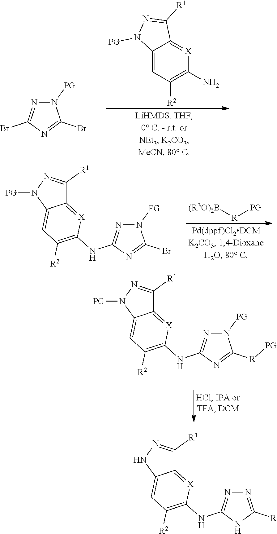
C12=[X]C(N)=C([R2])C=C1N([PG])N=C2[R1].N1=C(Br)N=C(Br)N1[PG].[(R3O)2B][R][PG].N1([PG])C(Br)=NC(NC2=C([R2])C=C3N([PG])N=C([R1])C3=[X]2)=N1.N1([PG])N=C([R1])C2=[X]C(NC3=NN([PG])C([R][PG])=N3)=C([R2])C=C12.N1=C(NC2=C([R2])C=C3C(=[X]2)C([R1])=NN3)NC([R])=N1
